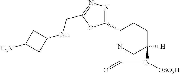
C1(C2=NN=C(CNC3CC(N)C3)O2)N2CC([H])(CC1)N([OSO3H])C2=O
